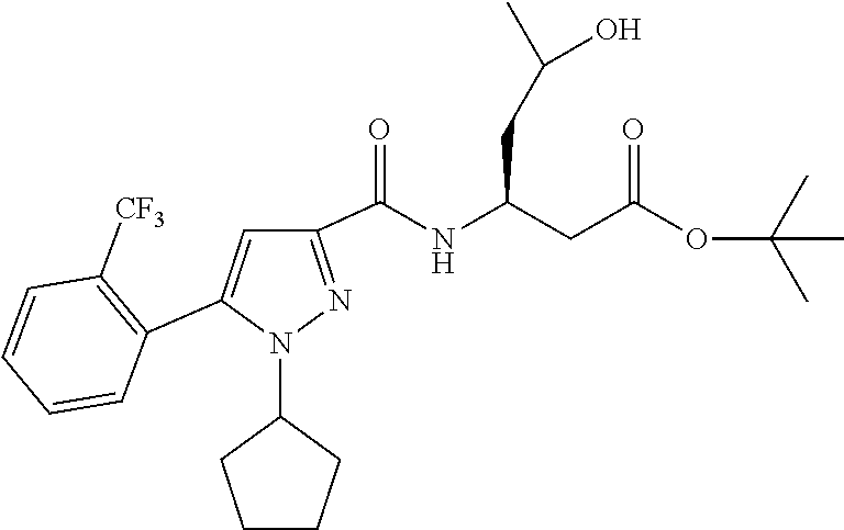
C(C(NC(C1=NN(C2CCCC2)C(C2=C([CF3])C=CC=C2)=C1)=O)CC(OC(C)(C)C)=O)C(C)O
